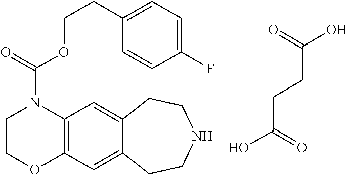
C12=C(C=C3C(=C1)CCNCC3)OCCN2C(=O)OCCC1=CC=C(F)C=C1.C(CCC(=O)O)(=O)O
